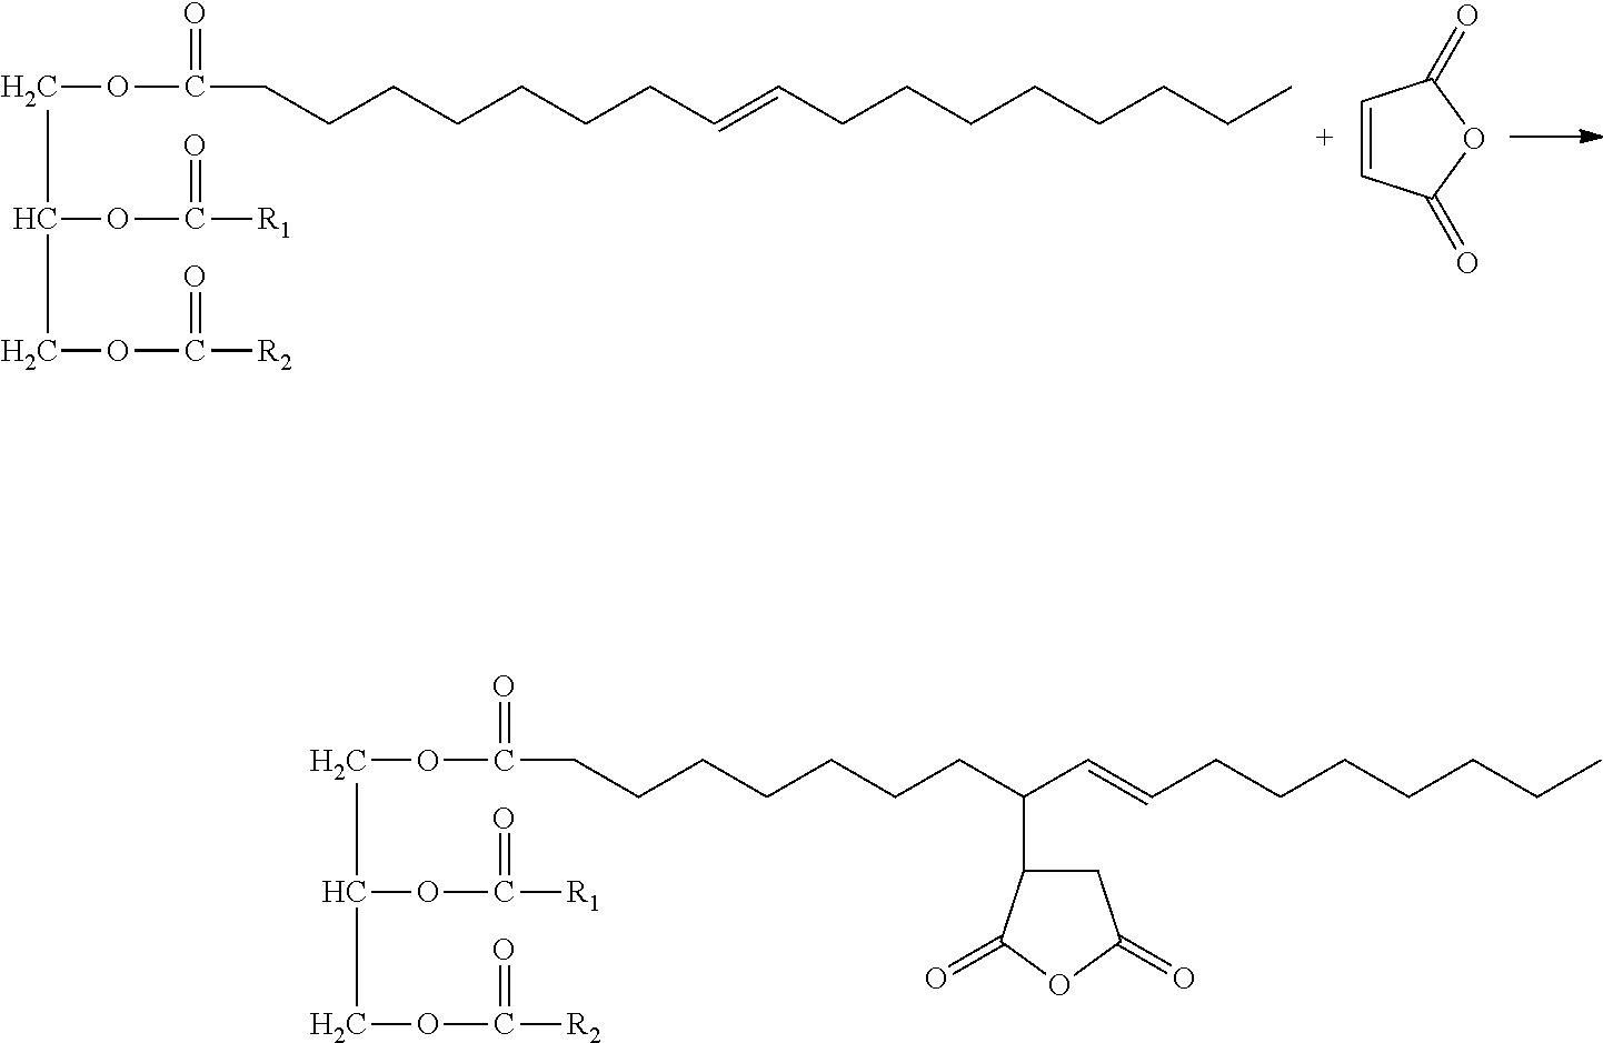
C(C(COC([R2])=O)OC([R1])=O)OC(CCCCCCCC=CCCCCCCCC)=O.C1=CC(=O)OC1=O.C(C(COC([R2])=O)OC([R1])=O)OC(CCCCCCCC(C=CCCCCCCC)C1CC(=O)OC1=O)=O
